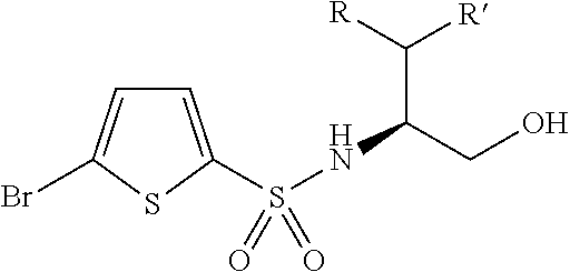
C1=C(S(NC(C([R])[R])CO)(=O)=O)SC(Br)=C1
